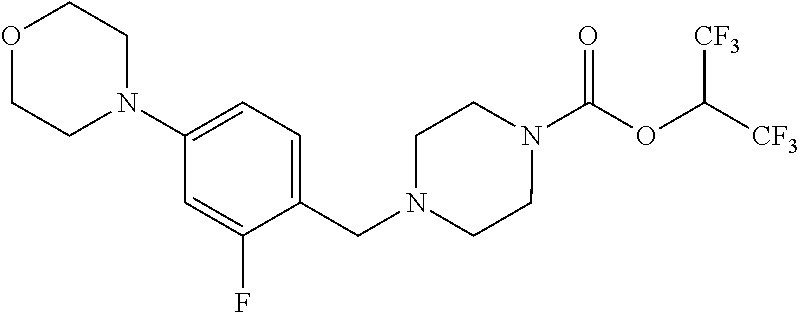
N1(C(OC([CF3])[CF3])=O)CCN(CC2=CC=C(N3CCOCC3)C=C2F)CC1
